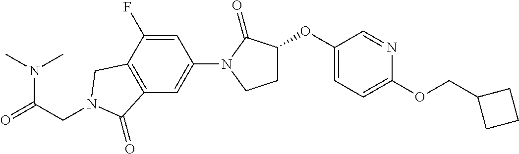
O=C(CN1CC2=C(C=C(N3C(=O)C(OC4=CC=C(OCC5CCC5)N=C4)CC3)C=C2F)C1=O)N(C)C
